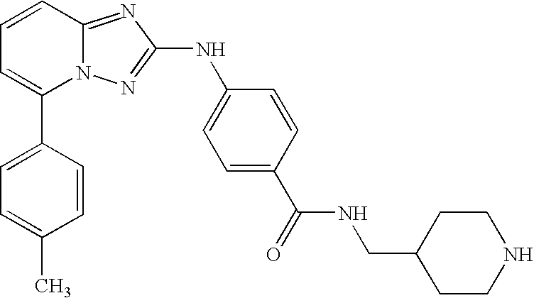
C1(C2=CC=CC3=NC(NC4=CC=C(C(NCC5CCNCC5)=O)C=C4)=NN23)=CC=C(C)C=C1
